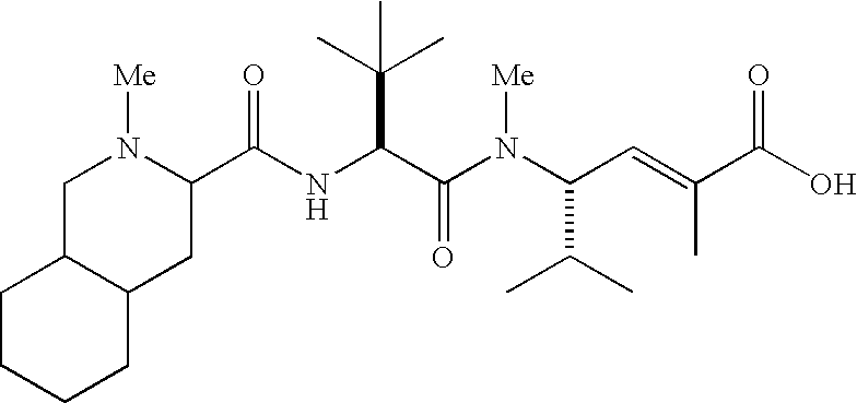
N(C(C(N(C(C=C(C(O)=O)C)C(C)C)[Me])=O)C(C)(C)C)C(=O)C1N([Me])CC2C(C1)CCCC2
